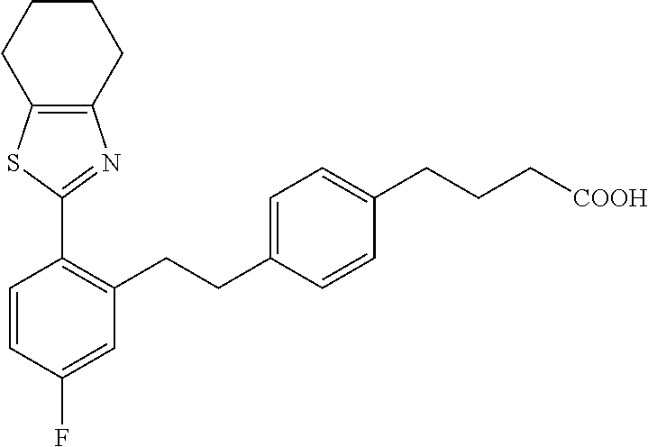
C12=C(CCCC1)N=C(C1=C(CCC3=CC=C(CCC[COOH])C=C3)C=C(F)C=C1)S2
